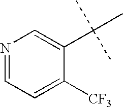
N1=CC=C([CF3])C(C(C)(C)C)=C1
